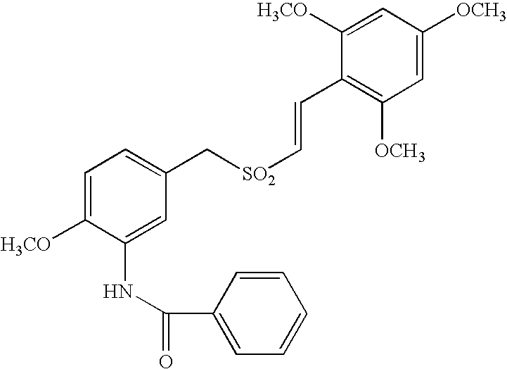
C1=C([H3CO])C(NC(=O)C2=CC=CC=C2)=CC(C[SO2]C=CC2=C([OCH3])C=C([OCH3])C=C2[H3CO])=C1
